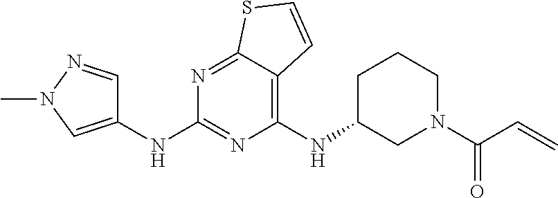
C1(NC2CN(C(=O)C=C)CCC2)=C2C(=NC(NC3=CN(C)N=C3)=N1)SC=C2
